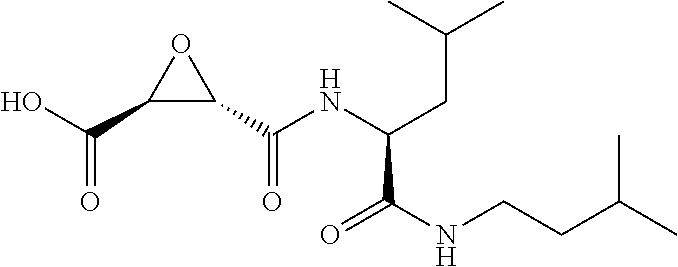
C(=O)(O)C1C(C(NC(C(NCCC(C)C)=O)CC(C)C)=O)O1
